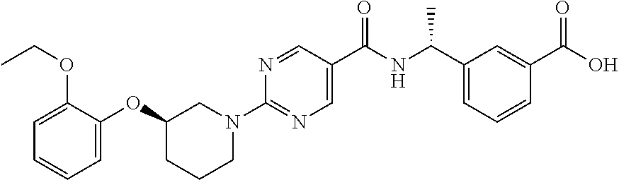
C1=C(OCC)C(OC2CCCN(C3=NC=C(C(NC(C4=CC=CC(C(O)=O)=C4)C)=O)C=N3)C2)=CC=C1
